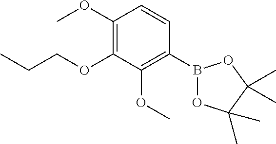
B1(C2=C(OC)C(OCCC)=C(OC)C=C2)OC(C)(C)C(C)(C)O1
